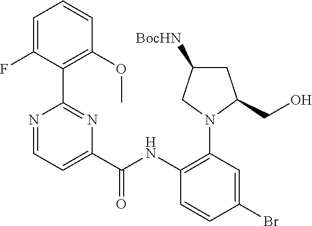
C1=C(F)C(C2=NC(C(NC3=C(N4C(CO)CC([BocHN])C4)C=C(Br)C=C3)=O)=CC=N2)=C(OC)C=C1
